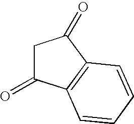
C1C(=O)C2=C(C1=O)C=CC=C2
